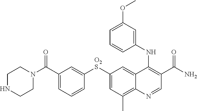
N1(C(C2=CC=CC([O2S]C3=CC(C)=C4C(=C3)C(NC3=CC(OC)=CC=C3)=C(C(N)=O)C=N4)=C2)=O)CCNCC1
